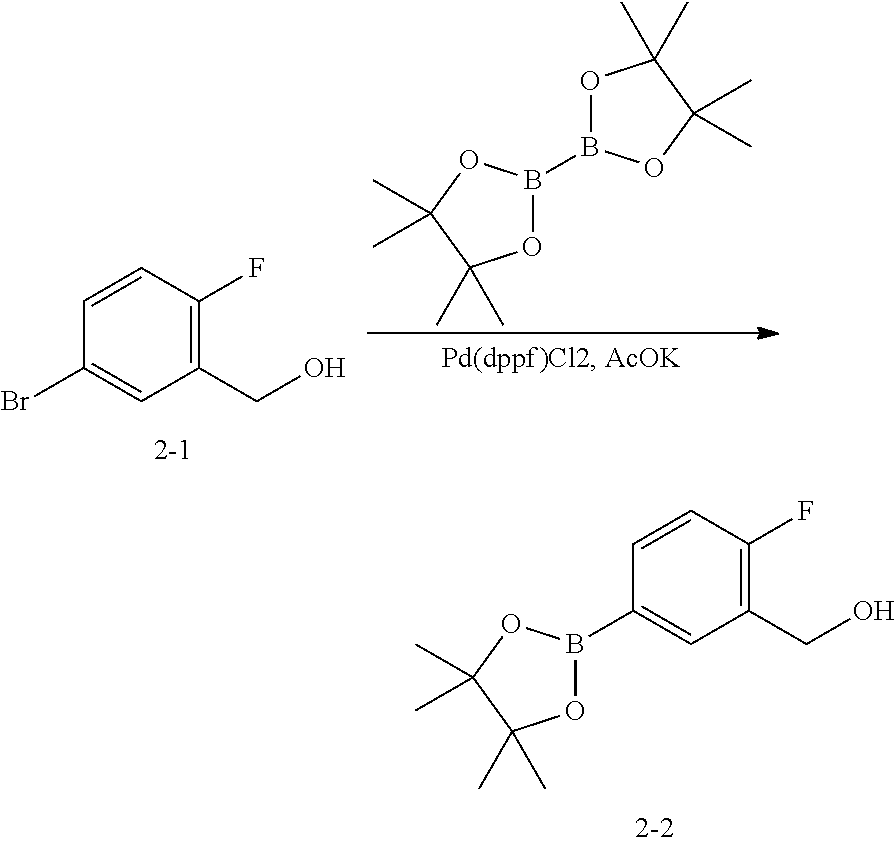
C1(CO)=C(F)C=CC(Br)=C1.B1(B2OC(C)(C)C(C)(C)O2)OC(C)(C)C(C)(C)O1.C1(CO)=C(F)C=CC(B2OC(C)(C)C(C)(C)O2)=C1
